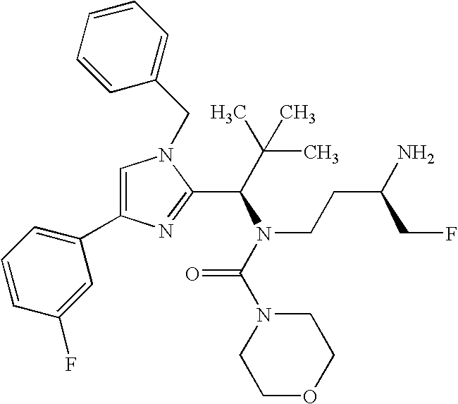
C1=C(C2=CC=CC(F)=C2)N=C(C(C(C)(C)C)N(C(N2CCOCC2)=O)CCC(N)CF)N1CC1=CC=CC=C1
